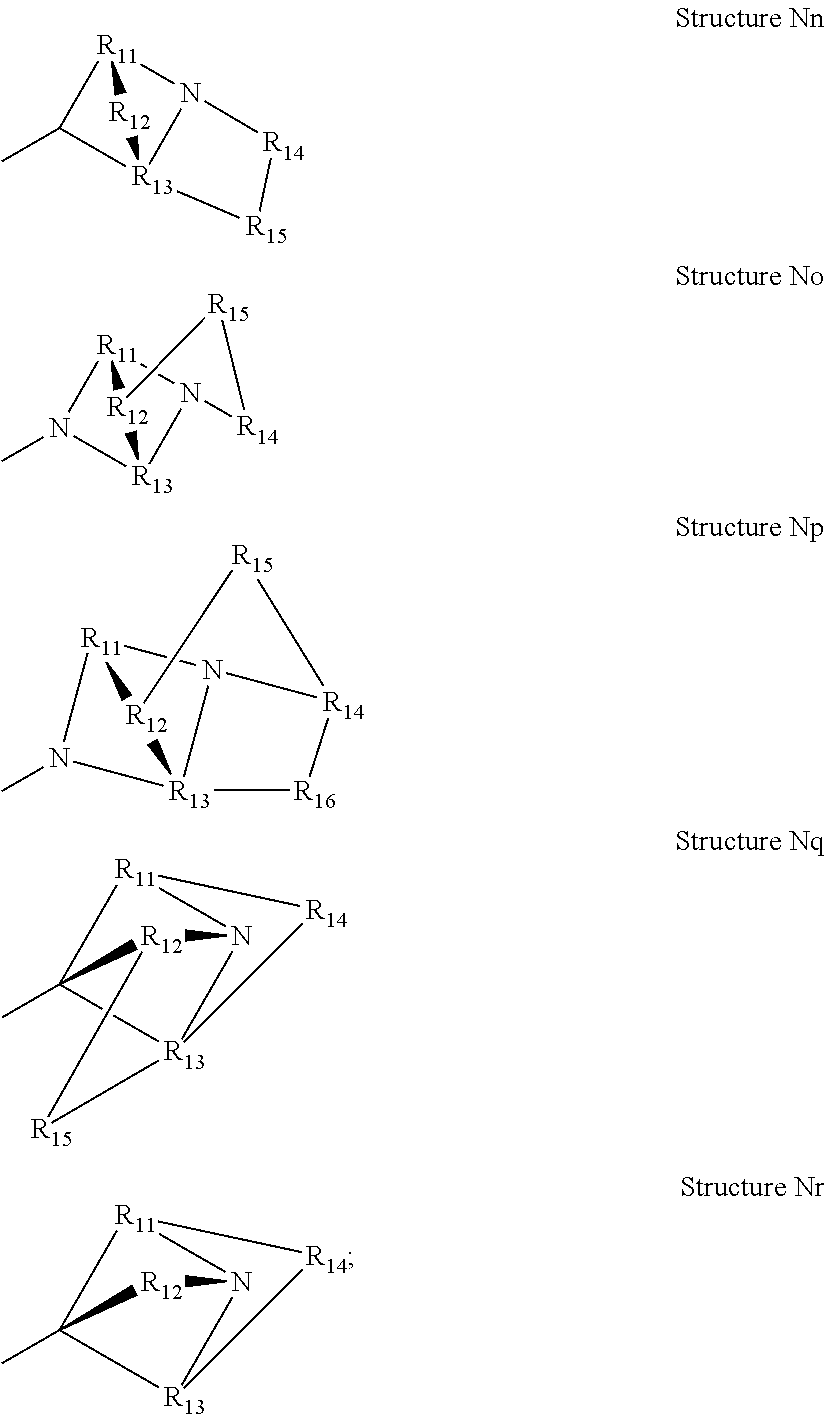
C1(C)[R13]23N([R11]1[R12]2)[R14][R15]3.N1(C)[R13]2N3[R11]1[R12]2[R15][R14]3.N1(C)[R11]2N3[R13]14[R12]2[R15][R14]3[R16]4.[R12]12N3[R11]4C1(C)[R13]3([R15]2)[R14]4.[R12]1N2[R11]3C1(C)[R13]2[R14]3
